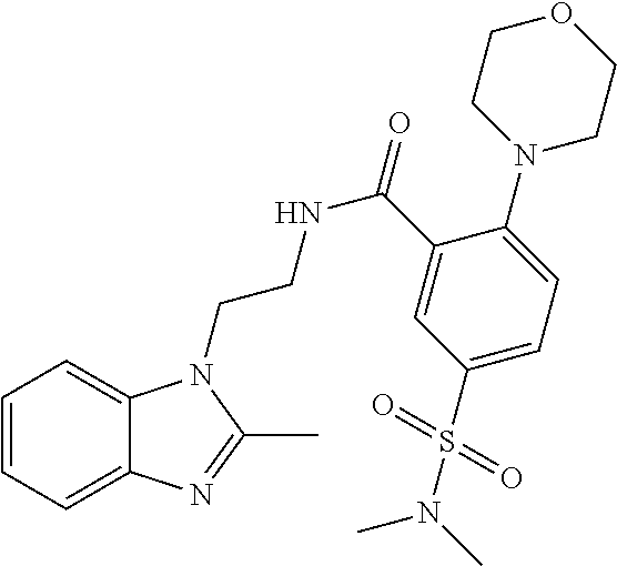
C1=CC=C2C(=C1)N=C(C)N2CCNC(C1=CC(S(N(C)C)(=O)=O)=CC=C1N1CCOCC1)=O
